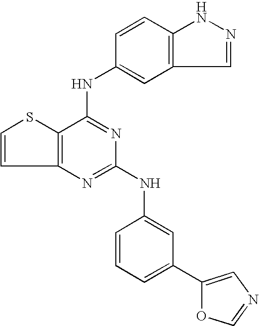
C12=C(C(NC3=CC4=C(C=C3)NN=C4)=NC(NC3=CC(C4=CN=CO4)=CC=C3)=N1)SC=C2
